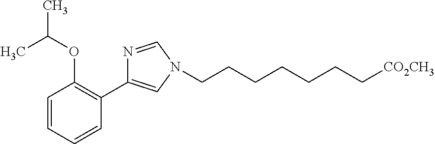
C1=CC=CC(C2=CN(CCCCCCC[CO2CH3])C=N2)=C1OC(C)C
